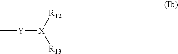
C[Y][X]([R13])[R12]
